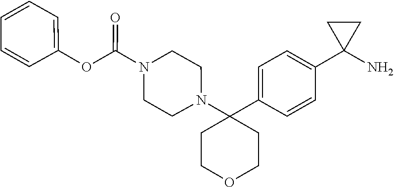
C1COCCC1(C1=CC=C(C2(N)CC2)C=C1)N1CCN(C(OC2=CC=CC=C2)=O)CC1
